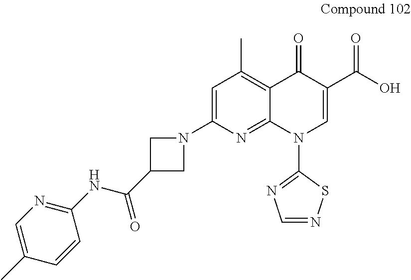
C1=C(N2CC(C(NC3=NC=C(C)C=C3)=O)C2)N=C2C(=C1C)C(=O)C(C(O)=O)=CN2C1=NC=NS1
